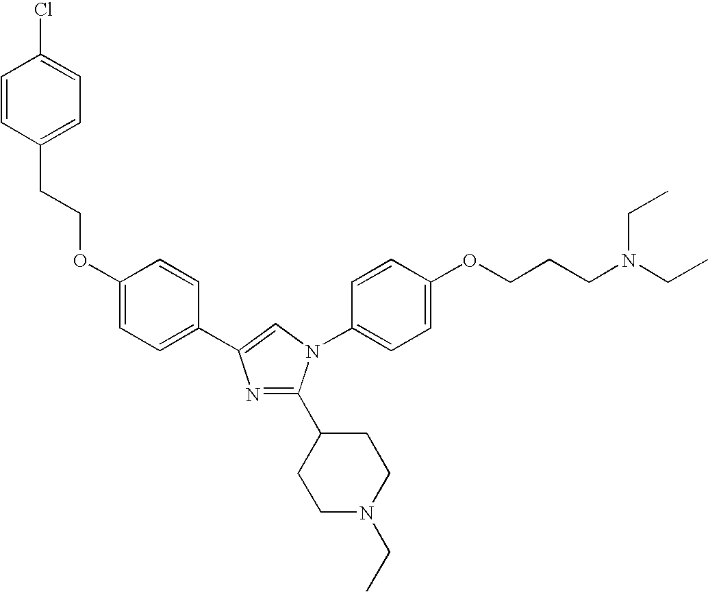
C1=CC(CCOC2=CC=C(C3=CN(C4=CC=C(OCCCN(CC)CC)C=C4)C(C4CCN(CC)CC4)=N3)C=C2)=CC=C1Cl
